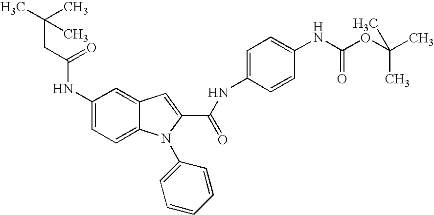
C1(NC(CC(C)(C)C)=O)=CC=C2C(=C1)C=C(C(=O)NC1=CC=C(NC(OC(C)(C)C)=O)C=C1)N2C1=CC=CC=C1
